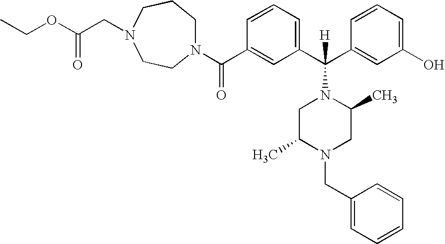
N1(C(C2=CC(C(C3=CC(O)=CC=C3)(N3CC(C)N(CC4=CC=CC=C4)CC3C)[H])=CC=C2)=O)CCCN(CC(OCC)=O)CC1
